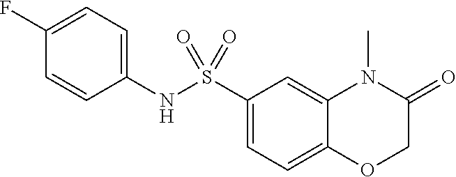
C1=CC(NS(C2=CC=C3C(=C2)N(C)C(=O)CO3)(=O)=O)=CC=C1F
